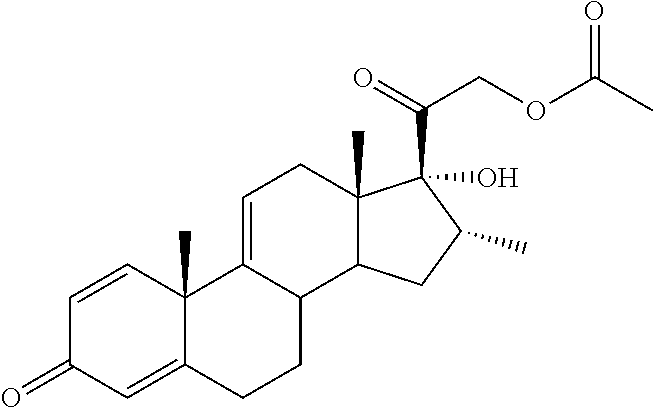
C12(C)C(CC(C)C1(C(=O)COC(C)=O)O)C1C(=CC2)C2(C)C(=CC(=O)C=C2)CC1
